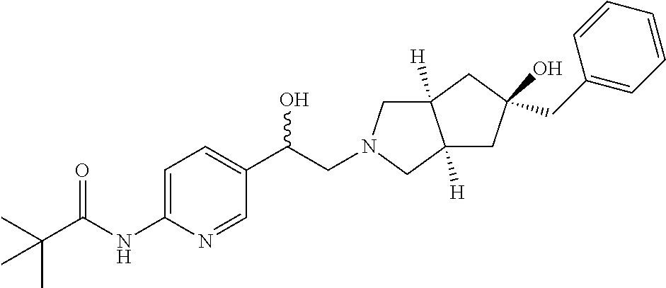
C(C(NC1=CC=C(C(CN2CC3([H])C([H])(C2)CC(CC2=CC=CC=C2)(O)C3)O)C=N1)=O)(C)(C)C
